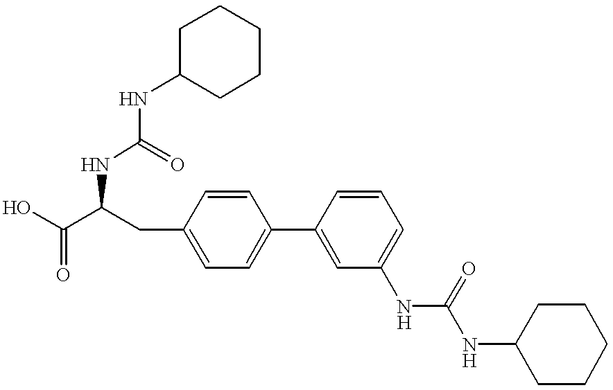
N(C(C(O)=O)CC1=CC=C(C2=CC(NC(=O)NC3CCCCC3)=CC=C2)C=C1)C(=O)NC1CCCCC1
